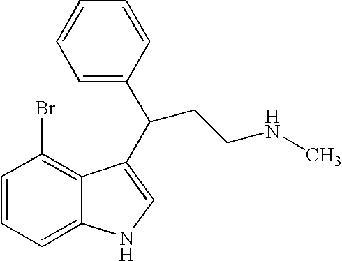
C1=CC=C2C(=C1Br)C(C(CCNC)C1=CC=CC=C1)=CN2
